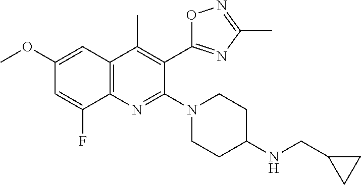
C1(OC)=CC2=C(C(F)=C1)N=C(N1CCC(NCC3CC3)CC1)C(C1=NC(C)=NO1)=C2C
